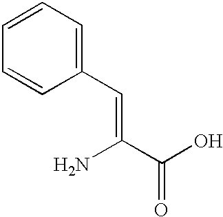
NC(C(O)=O)=CC1=CC=CC=C1
